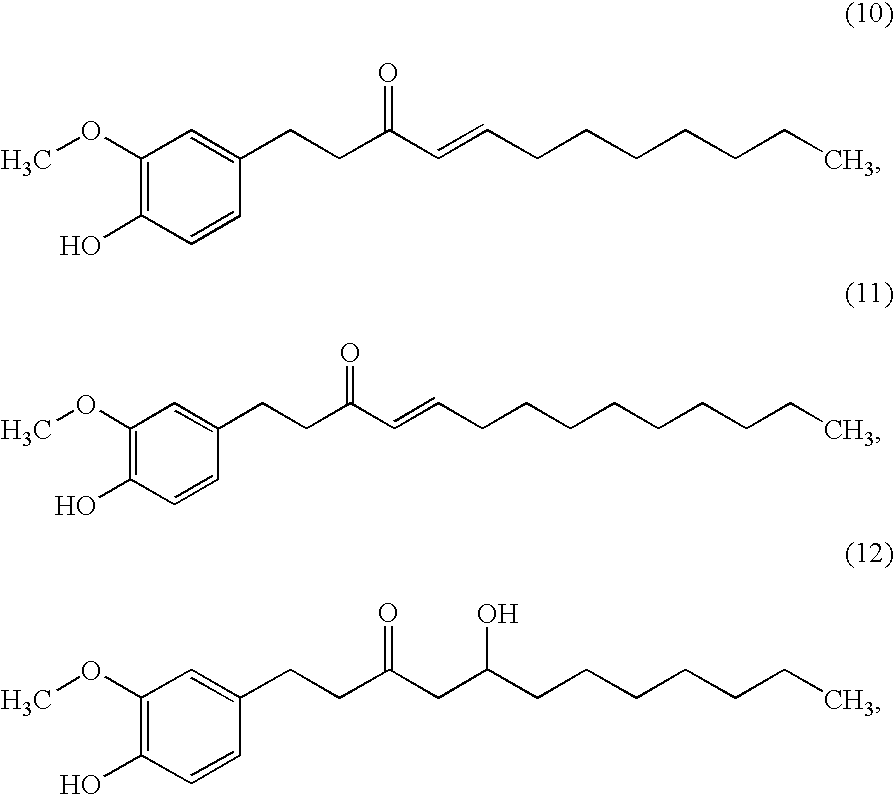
C1(OC)=C(O)C=CC(CCC(C=CCCCCCCC)=O)=C1.C1(OC)=C(O)C=CC(CCC(C=CCCCCCCCCC)=O)=C1.C1(OC)=C(O)C=CC(CCC(CC(CCCCCCC)O)=O)=C1
